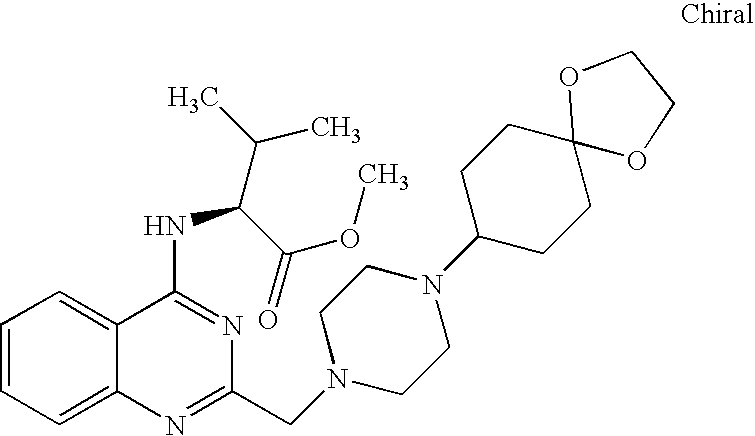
C1=CC=C2C(=C1)C(NC(C(C)C)C(=O)OC)=NC(CN1CCN(C3CCC4(CC3)OCCO4)CC1)=N2
